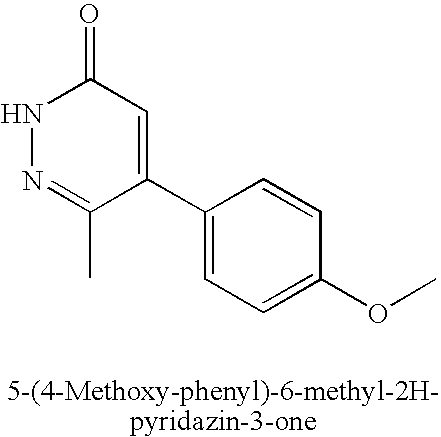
C1(C2=CC(=O)NN=C2C)=CC=C(OC)C=C1
